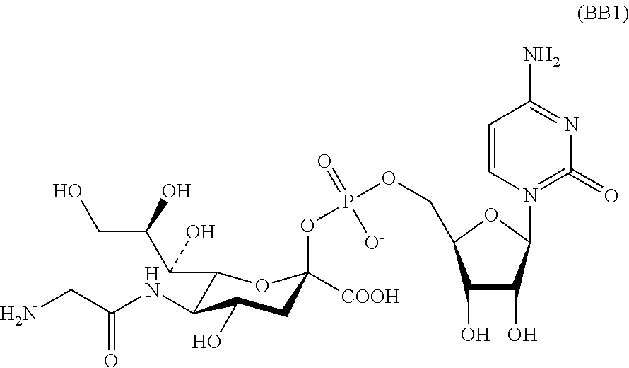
NCC(=O)NC1C(C(C(CO)O)O)OC(OP(OCC2C(O)C(O)C(N3=C(=O)N=C(N)C=C3)O2)(=O)[O-])([COOH])CC1O
